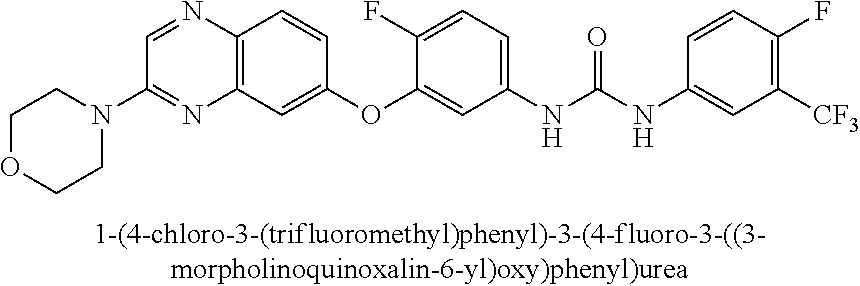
C12=C(C=C(OC3=CC(NC(NC4=CC([CF3])=C(F)C=C4)=O)=CC=C3F)C=C1)N=C(N1CCOCC1)C=N2
